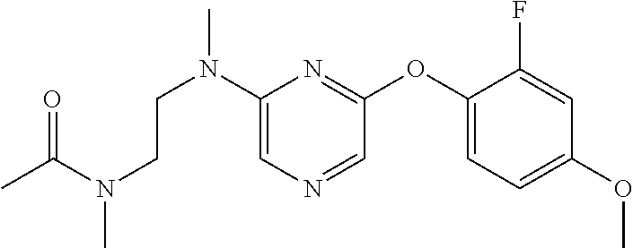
C1(N(CCN(C(C)=O)C)C)=CN=CC(OC2=CC=C(OC)C=C2F)=N1
